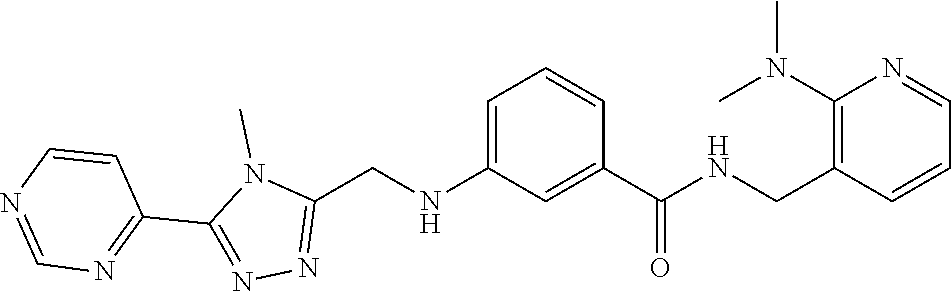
C1(C2=NN=C(CNC3=CC=CC(C(=O)NCC4=C(N(C)C)N=CC=C4)=C3)N2C)=NC=NC=C1
